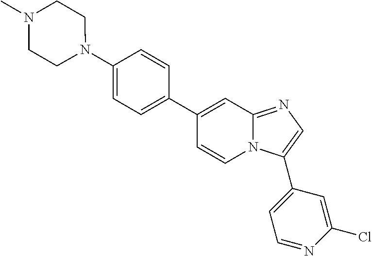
C1(C2=CC=C(N3CCN(C)CC3)C=C2)=CC2=NC=C(C3=CC=NC(Cl)=C3)N2C=C1
